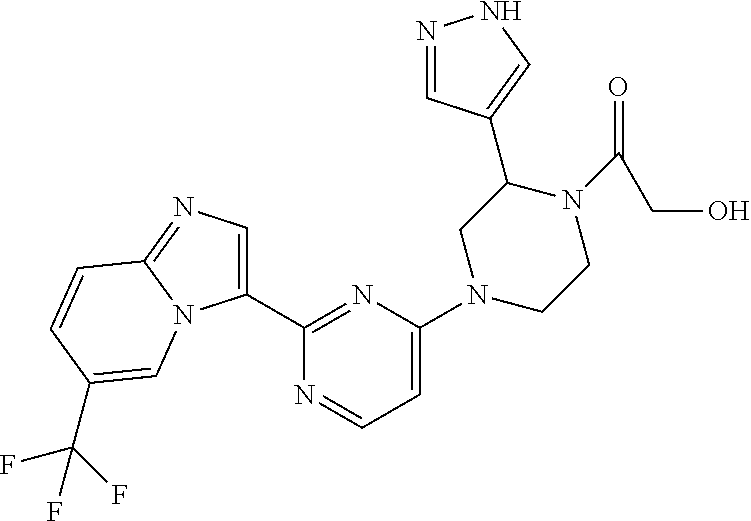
N1=CC(C2CN(C3=CC=NC(C4=CN=C5N4C=C(C(F)(F)F)C=C5)=N3)CCN2C(=O)CO)=CN1
